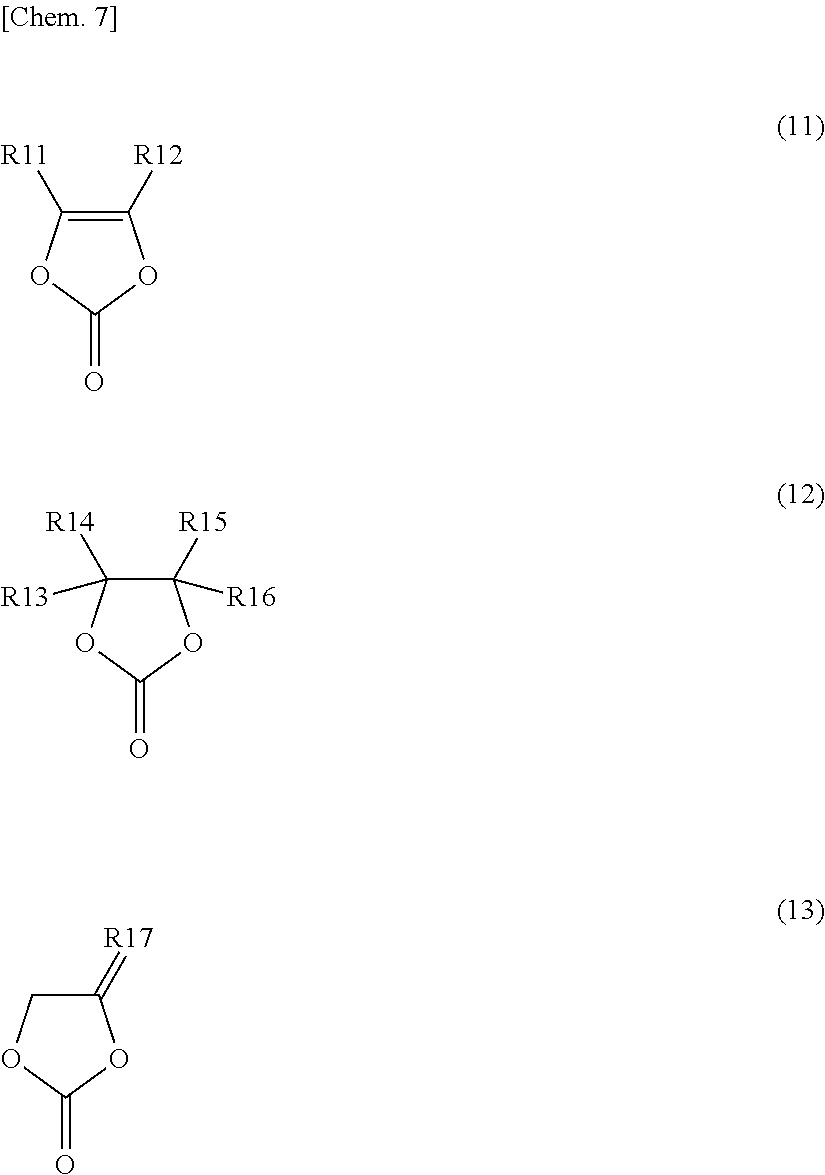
O1C(=O)OC([R12])=C1[R11].[R14]C1([R13])OC(=O)OC1([R15])[R16].[R17]=C1OC(=O)OC1
